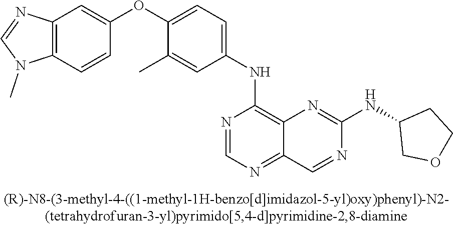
C1(OC2=CC=C(NC3=C4C(=NC=N3)C=NC(NC3COCC3)=N4)C=C2C)=CC2=C(C=C1)N(C)C=N2
